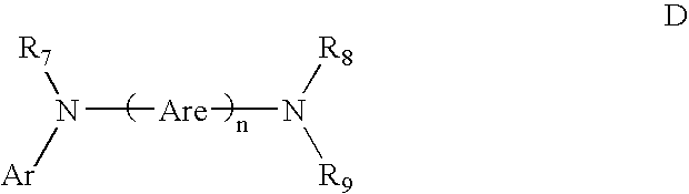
N([Are]N([R9])[R8])([R7])[Ar]
